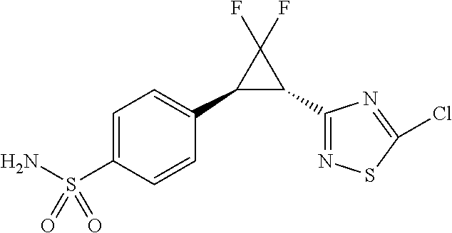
C1(C2=CC=C(S(N)(=O)=O)C=C2)C(C2=NSC(Cl)=N2)C1(F)F
